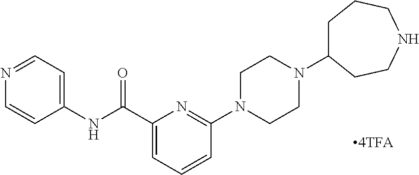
C1(NC(C2=CC=CC(N3CCN(C4CCCNCC4)CC3)=N2)=O)=CC=NC=C1
